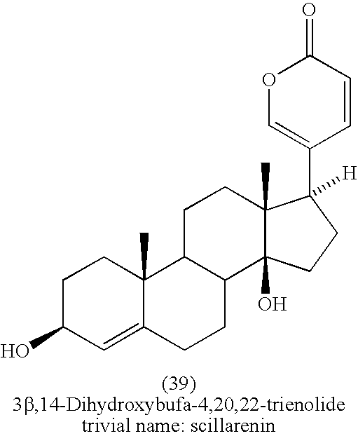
C1C(O)C=C2C(C)(C1)C1C(CC2)C2(O)C(C)(CC1)C([H])(C1=COC(=O)C=C1)CC2
